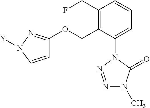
C1=C(N2N=NN(C)C2=O)C(COC2=NN([Y])C=C2)=C(CF)C=C1
